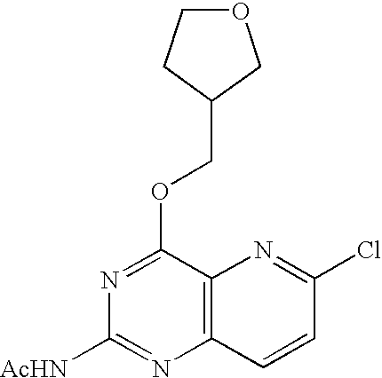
C12=C(C(OCC3COCC3)=NC([AcHN])=N1)N=C(Cl)C=C2
